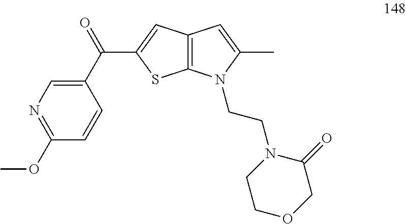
C1(C(=O)C2=CC3=C(S2)N(CCN2C(=O)COCC2)C(C)=C3)=CN=C(OC)C=C1
